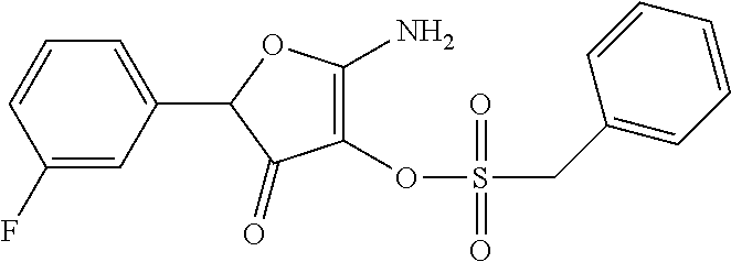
C1(F)=CC(C2C(=O)C(OS(CC3=CC=CC=C3)(=O)=O)=C(N)O2)=CC=C1
